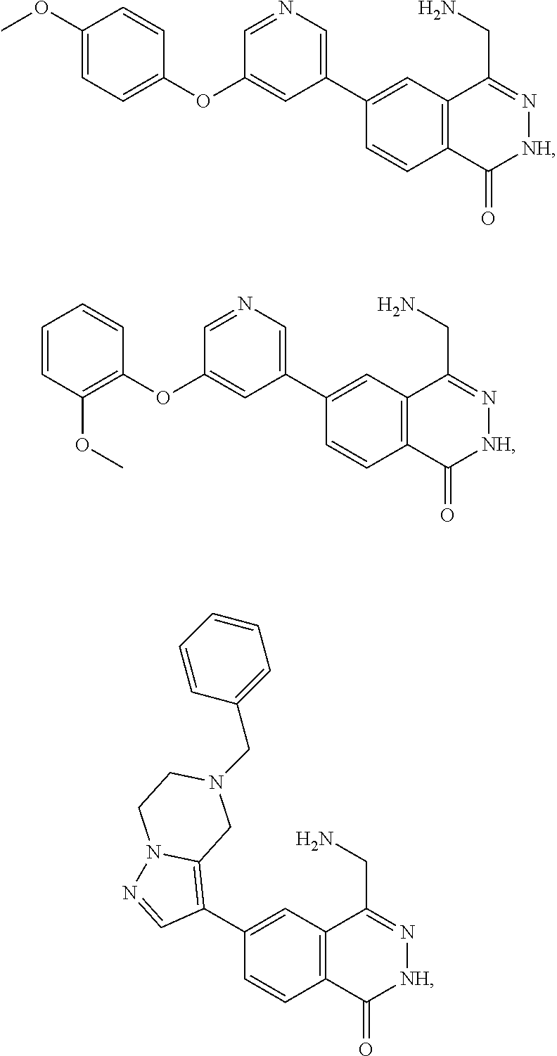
C1(C2=CN=CC(OC3=C(OC)C=CC=C3)=C2)=CC2=C(C(=O)[NH]N=C2CN)C=C1.C1(C2=CN=CC(OC3=CC=C(OC)C=C3)=C2)=CC2=C(C(=O)[NH]N=C2CN)C=C1.C1(C2=C3N(N=C2)CCN(CC2=CC=CC=C2)C3)=CC2=C(C(=O)[NH]N=C2CN)C=C1
